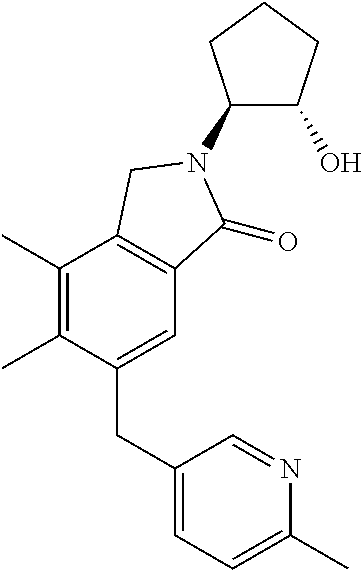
C1(CC2=CC=C(C)N=C2)=CC2=C(C(C)=C1C)CN(C1C(O)CCC1)C2=O
